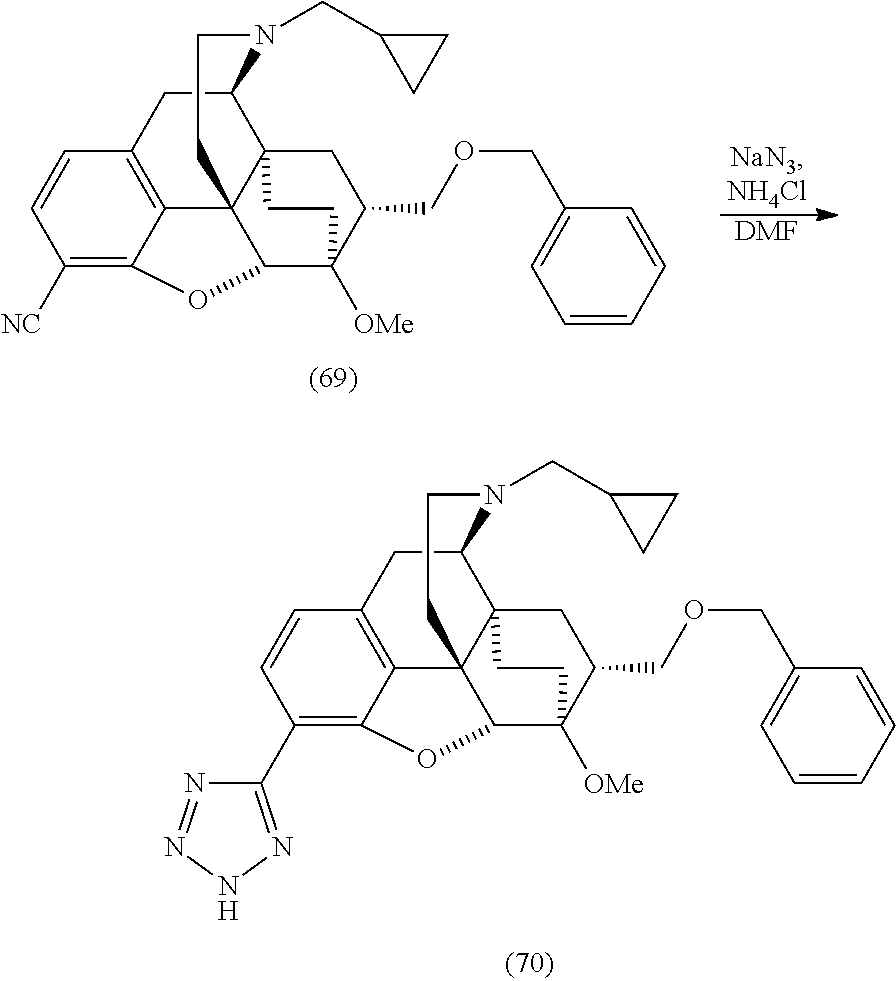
C12CC3=C4C5(C16CC(COCC1=CC=CC=C1)C([OMe])(C5OC4=C([NC])C=C3)CC6)CCN2CC1CC1.[DMF].C12CC3=C4C5(C16CC(COCC1=CC=CC=C1)C([OMe])(C5OC4=C(C1=NNN=N1)C=C3)CC6)CCN2CC1CC1
